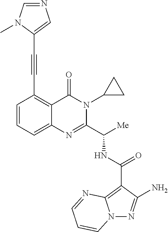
C1(C(NC(C2=NC3=CC=CC(C#CC4=CN=CN4C)=C3C(=O)N2C2CC2)[Me])=O)=C2N(N=C1N)C=CC=N2
